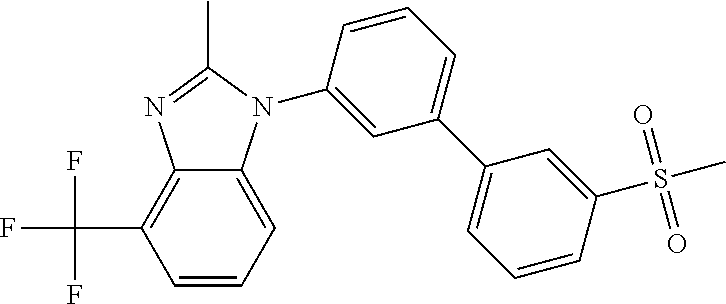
C1=CC=C2C(=C1C(F)(F)F)N=C(C)N2C1=CC(C2=CC=CC(S(C)(=O)=O)=C2)=CC=C1
